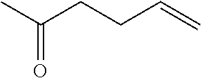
CC(CCC=C)=O
